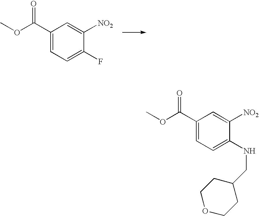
C1(C(OC)=O)=CC=C(F)C([NO2])=C1.C1(C(OC)=O)=CC=C(NCC2CCOCC2)C([NO2])=C1
